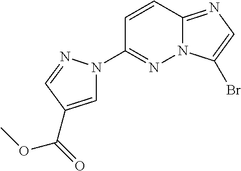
C1(N2C=C(C(=O)OC)C=N2)=NN2C(=NC=C2Br)C=C1
